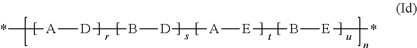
*[A][D]B[D][A][E]B[E]*
